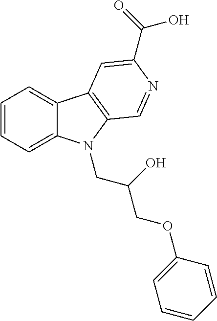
C12=CC=CC=C1N(CC(COC1=CC=CC=C1)O)C1=C2C=C(C(=O)O)N=C1
